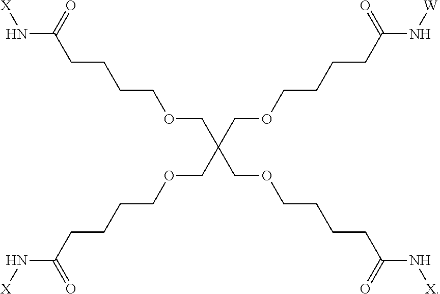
C(CCCOCC(COCCCCC(N[W])=O)(COCCCCC(=O)N[X])COCCCCC(=O)N[X])C(N[X])=O
